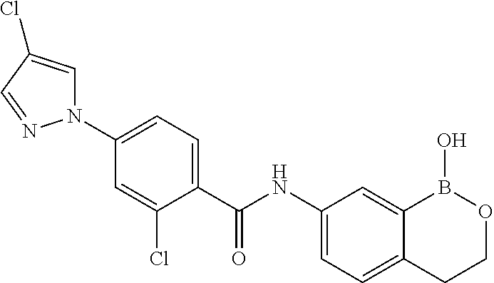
N1(C2=CC=C(C(NC3=CC=C4C(=C3)B(O)OCC4)=O)C(Cl)=C2)C=C(Cl)C=N1
